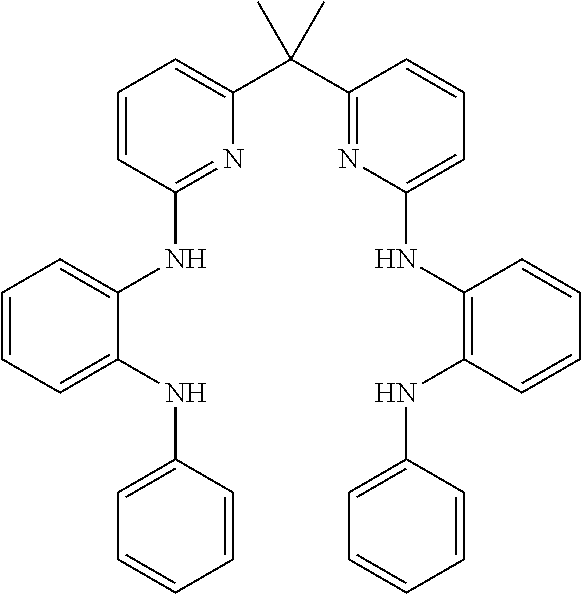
C1=CC(NC2=CC=CC=C2NC2=CC=CC=C2)=NC(C(C2=NC(NC3=C(NC4=CC=CC=C4)C=CC=C3)=CC=C2)(C)C)=C1
